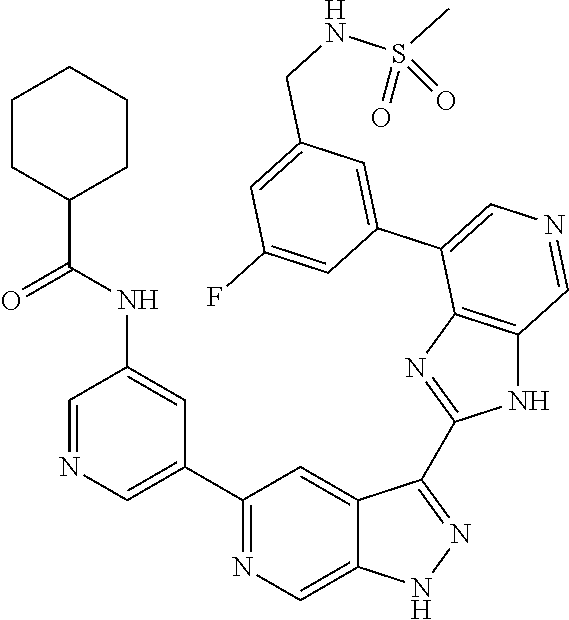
C1(C2=CN=CC(NC(C3CCCCC3)=O)=C2)=NC=C2C(=C1)C(C1=NC3=C(N1)C=NC=C3C1=CC(CNS(C)(=O)=O)=CC(F)=C1)=NN2
